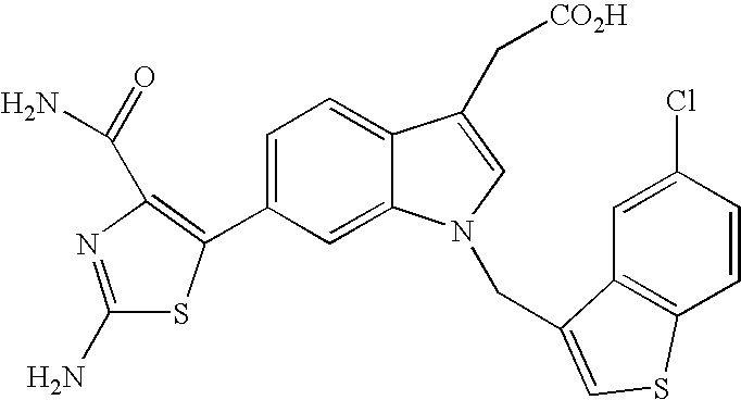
C1(C2=C(C(N)=O)N=C(N)S2)=CC=C2C(=C1)N(CC1=CSC3=C1C=C(Cl)C=C3)C=C2C[CO2H]
